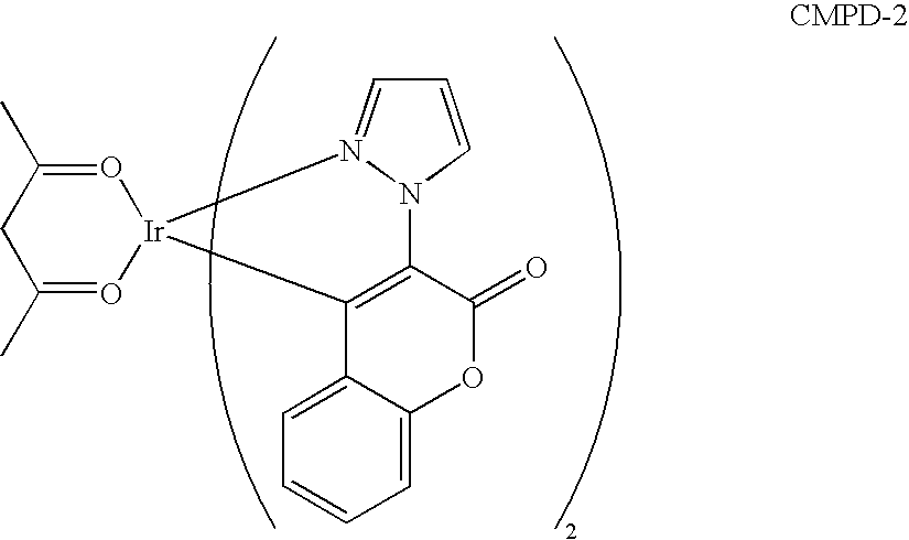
C1C(C)=O[Ir]2(O=C1C)C1=C(C(=O)OC3=CC=CC=C13)N1N2=CC=C1
